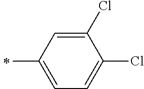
C1(Cl)=CC(C)=CC=C1Cl
